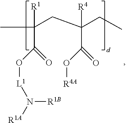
CC(CC(CC)(C(=O)O[R4A])[R4])([R1])C(=O)O[L1]N([R1B])[R1A]
